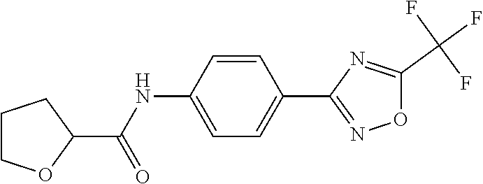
C1(C(NC2=CC=C(C3=NOC(C(F)(F)F)=N3)C=C2)=O)CCCO1
